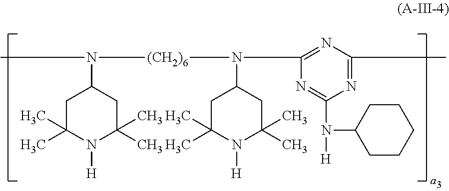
C1C(C)(C)N([H])C(C)(C)CC1N(C)[(CH2)6]N(C1CC(C)(C)N([H])C(C)(C)C1)C1=NC(C)=NC(N(C2CCCCC2)[H])=N1
